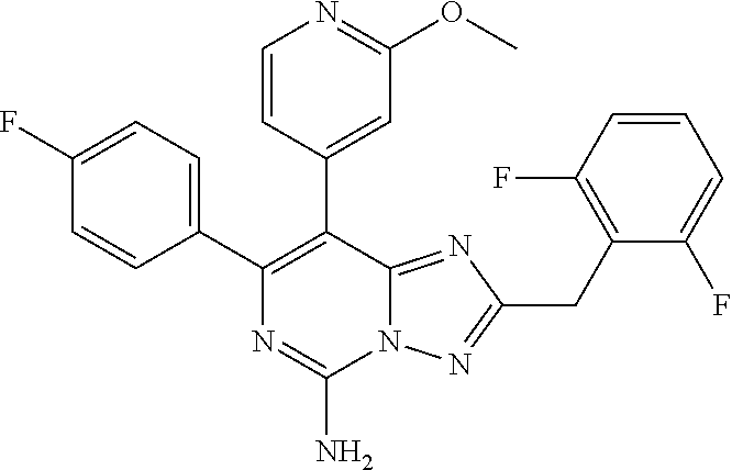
C1(C2=C(C3=CC(OC)=NC=C3)C3=NC(CC4=C(F)C=CC=C4F)=NN3C(N)=N2)=CC=C(F)C=C1
